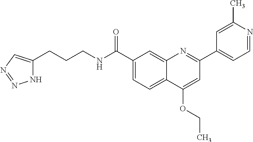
C1(C(NCCCC2=CN=NN2)=O)=CC=C2C(=C1)N=C(C1=CC=NC(C)=C1)C=C2OCC
